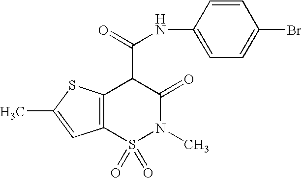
N(C(C1C(=O)N(C)S(=O)(=O)C2=C1SC(C)=C2)=O)C1=CC=C(Br)C=C1
